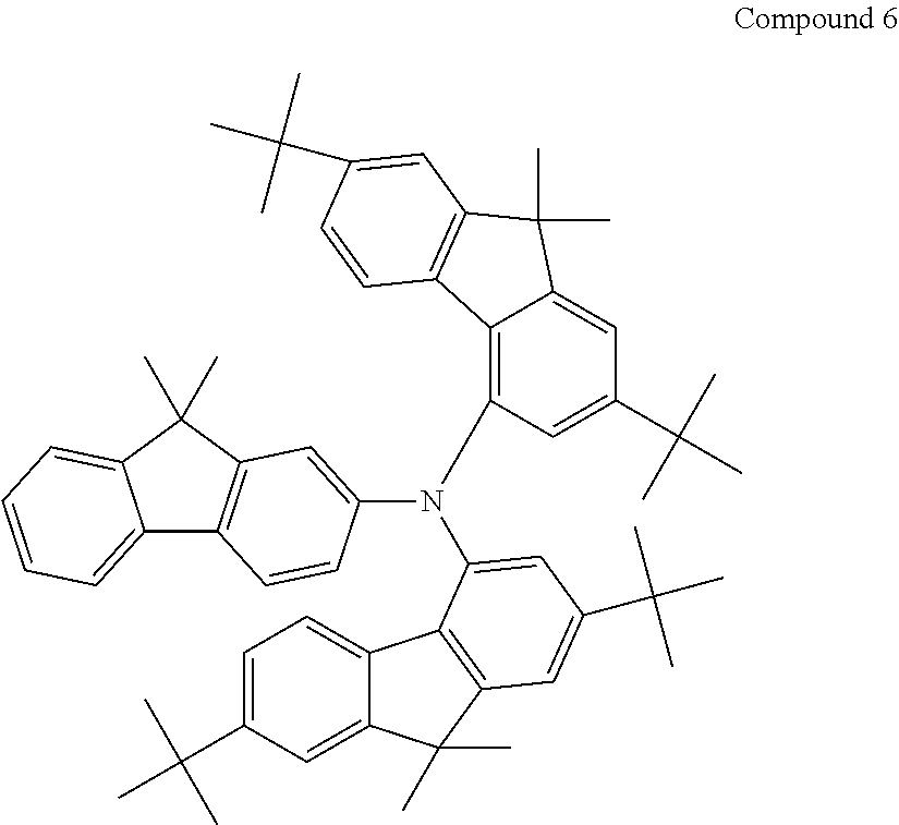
N(C1=CC2=C(C3=CC=CC=C3C2(C)C)C=C1)(C1=C2C(=CC(C(C)(C)C)=C1)C(C)(C)C1=C2C=CC(C(C)(C)C)=C1)C1=CC(C(C)(C)C)=CC2=C1C1=CC=C(C(C)(C)C)C=C1C2(C)C
